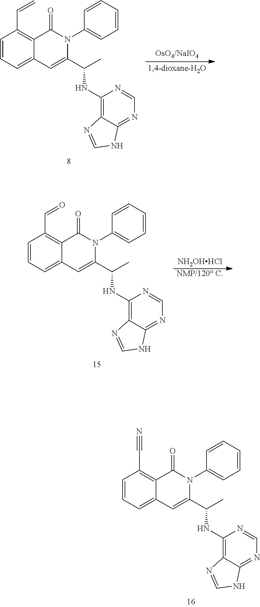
C1=CC=C2C(=C1C#N)C(=O)N(C1=CC=CC=C1)C(C(C)NC1=C3C(=NC=N1)NC=N3)=C2.C1=CC=C2C(=C1C=C)C(=O)N(C1=CC=CC=C1)C(C(C)NC1=C3C(=NC=N1)NC=N3)=C2.C1=CC=C2C(=C1C=O)C(=O)N(C1=CC=CC=C1)C(C(C)NC1=C3C(=NC=N1)NC=N3)=C2.[NH2OHHCl].[NMP/120 C]
